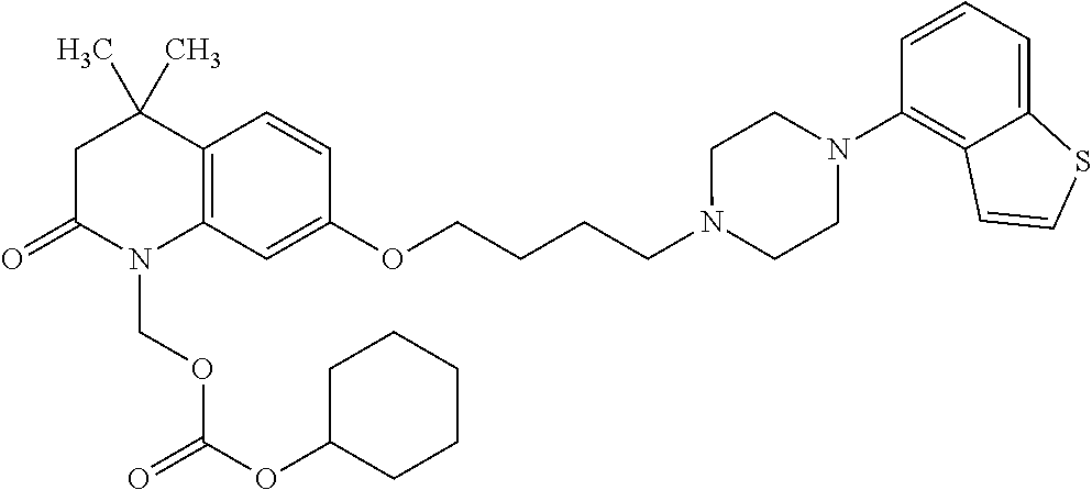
C1C(=O)N(COC(OC2CCCCC2)=O)C2=C(C1(C)C)C=CC(OCCCCN1CCN(C3=C4C(=CC=C3)SC=C4)CC1)=C2
